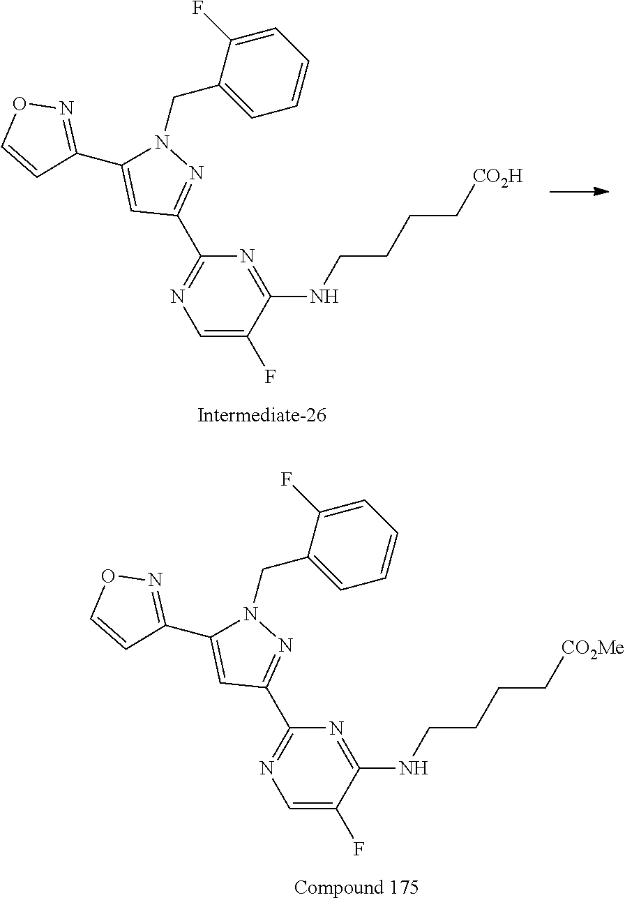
C1=C(F)C(NCCCC[CO2H])=NC(C2=NN(CC3=CC=CC=C3F)C(C3=NOC=C3)=C2)=N1.C1=C(F)C(NCCCC[CO2Me])=NC(C2=NN(CC3=CC=CC=C3F)C(C3=NOC=C3)=C2)=N1
